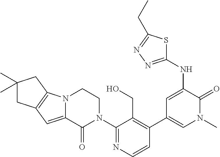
C1=CN=C(N2CCN3C(=CC4=C3CC(C)(C)C4)C2=O)C(CO)=C1C1=CN(C)C(=O)C(NC2=NN=C(CC)S2)=C1
